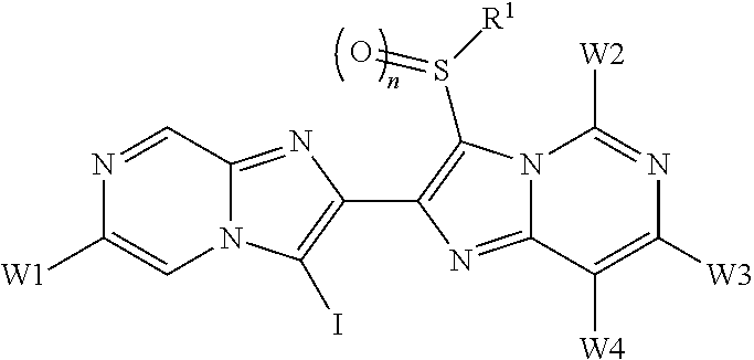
N12C(=NC(C3=C(S([R1])=O)N4C(=N3)C([W4])=C([W3])N=C4[W2])=C1I)C=NC([W1])=C2
